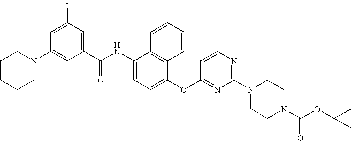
C1CCCN(C2=CC(C(NC3=CC=C(OC4=NC(N5CCN(C(OC(C)(C)C)=O)CC5)=NC=C4)C4=C3C=CC=C4)=O)=CC(F)=C2)C1
